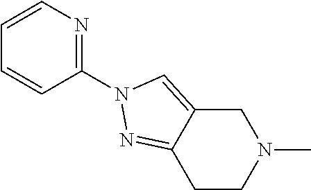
C1C2=CN(C3=NC=CC=C3)N=C2CCN1C
